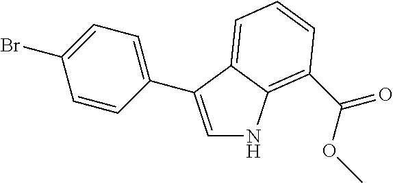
C1=C(C2=CC=C(Br)C=C2)C2=CC=CC(C(OC)=O)=C2N1
